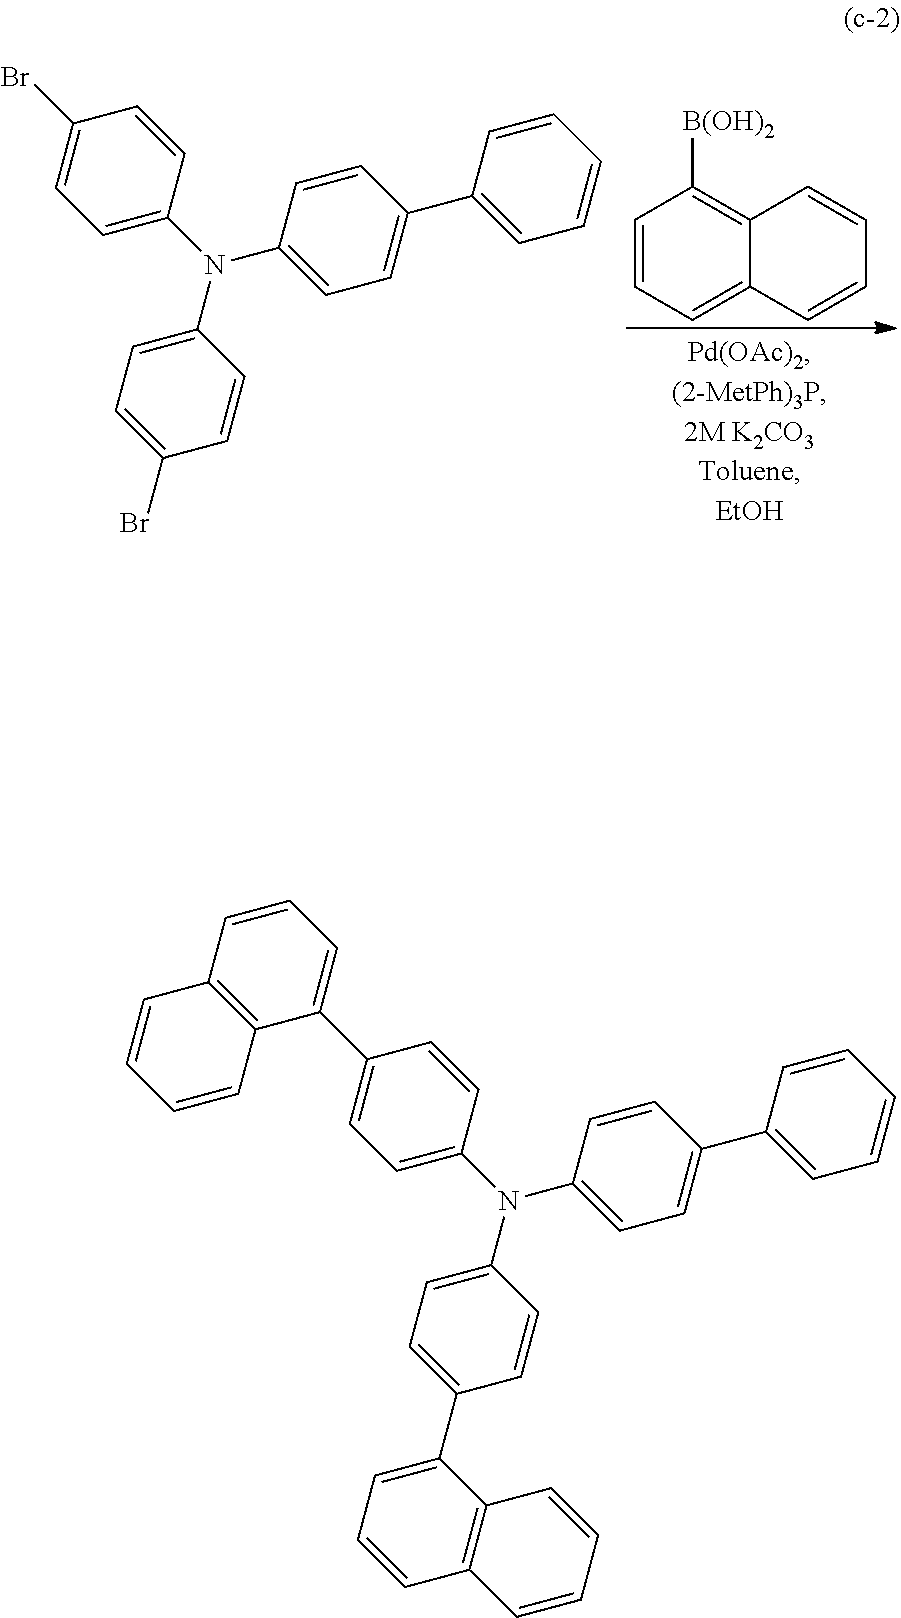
C1=CC(N(C2=CC=C(Br)C=C2)C2=CC=C(Br)C=C2)=CC=C1C1=CC=CC=C1.C1=CC=C2C(=C1[B(OH)2])C=CC=C2.C1=CC(N(C2=CC=C(C3=CC=CC4=C3C=CC=C4)C=C2)C2=CC=C(C3=CC=CC4=C3C=CC=C4)C=C2)=CC=C1C1=CC=CC=C1
